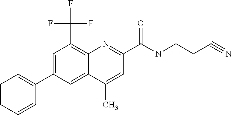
C1(C)=CC(C(=O)NCCC#N)=NC2=C(C(F)(F)F)C=C(C3=CC=CC=C3)C=C12
